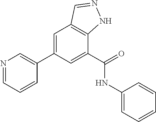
C1=C(C2=CN=CC=C2)C=C(C(=O)NC2=CC=CC=C2)C2=C1C=NN2
